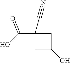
C1C(C(O)=O)(C#N)CC1O
